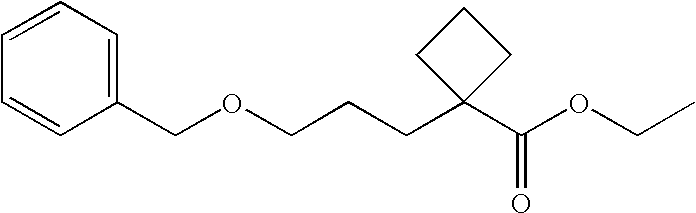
C1(COCCCC2(C(OCC)=O)CCC2)=CC=CC=C1
